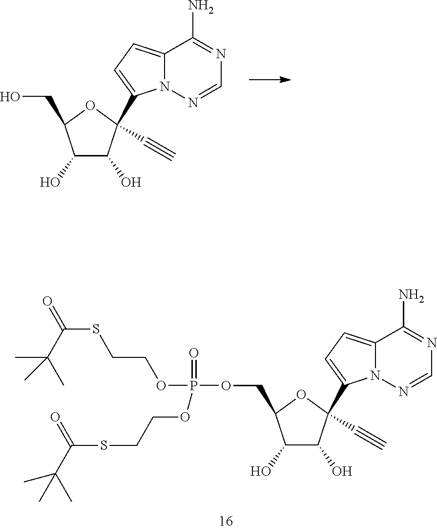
C1=NN2C(=CC=C2C2(C#C)C(O)C(O)C(COP(OCCSC(=O)C(C)(C)C)(=O)OCCSC(C(C)(C)C)=O)O2)C(N)=N1.C1=NN2C(=CC=C2C2(C#C)C(O)C(O)C(CO)O2)C(N)=N1
